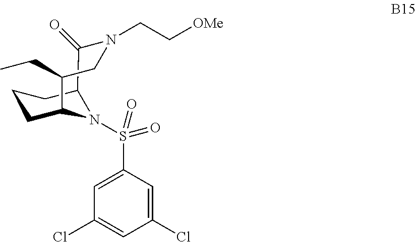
C1=C(S(=O)(=O)N2C3CCCC2C(=O)N(CC[OMe])CC3CC)C=C(Cl)C=C1Cl
